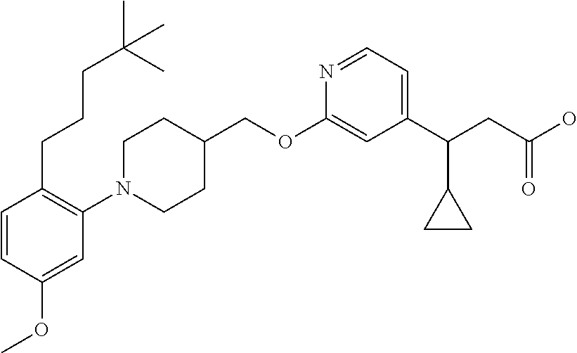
C1(OCC2CCN(C3=C(CCCC(C)(C)C)C=CC(OC)=C3)CC2)=CC(C(CC(O)=O)C2CC2)=CC=N1
